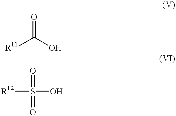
[R11]C(O)=O.[R12]S(O)(=O)=O
